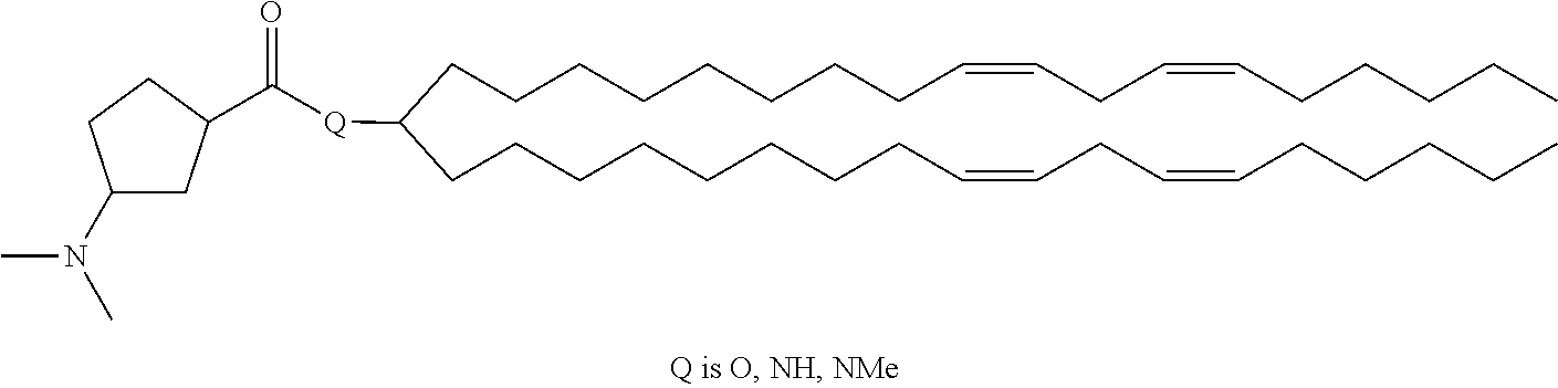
C(CCCCCCCC=CCC=CCCCCC)C(CCCCCCCCC=CCC=CCCCCC)[Q]C(C1CC(N(C)C)CC1)=O
